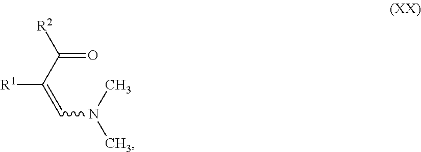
C(C([R2])=O)([R1])=CN(C)C
